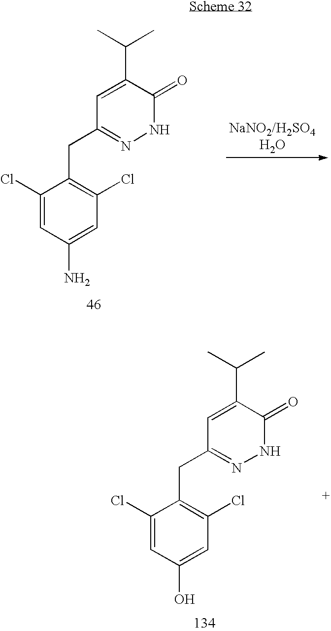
C1=C(C(C)C)C(=O)NN=C1CC1=C(Cl)C=C(N)C=C1Cl.C1=C(C(C)C)C(=O)NN=C1CC1=C(Cl)C=C(O)C=C1Cl
